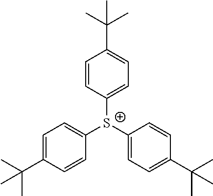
C1=CC([S+](C2=CC=C(C(C)(C)C)C=C2)C2=CC=C(C(C)(C)C)C=C2)=CC=C1C(C)(C)C
